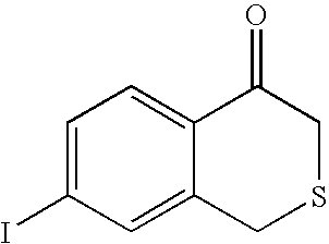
C1=C(I)C=C2C(=C1)C(=O)CSC2
